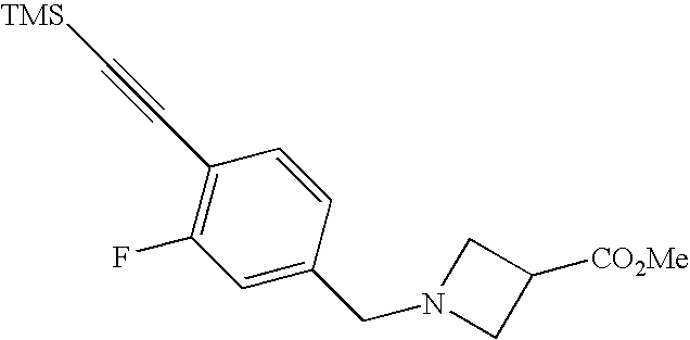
C1(F)=C(C#C[TMS])C=CC(CN2CC([CO2Me])C2)=C1
